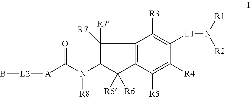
C1([R7])([R7])C(N(C([A][L2]B)=O)[R8])C([R6])([R6])C2=C1C([R3])=C([L1]N([R1])[R2])C([R4])=C2[R5]
